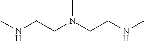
N(CCN(CCNC)C)C
